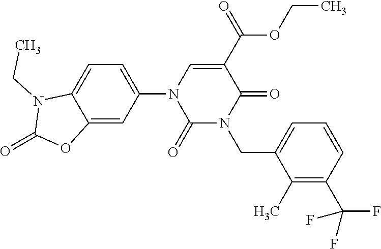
C12=CC(N3C(=O)N(CC4=CC=CC(C(F)(F)F)=C4C)C(=O)C(C(=O)OCC)=C3)=CC=C1N(CC)C(=O)O2
